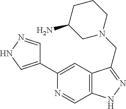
C1(C2=CNN=C2)=CC2=C(C=N1)NN=C2CN1CCCC(N)C1
